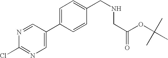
N1=CC(C2=CC=C(CNCC(OC(C)(C)C)=O)C=C2)=CN=C1Cl
